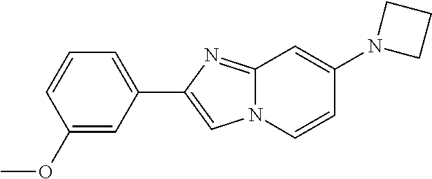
C1=C(C2=CN3C(=N2)C=C(N2CCC2)C=C3)C=C(OC)C=C1
